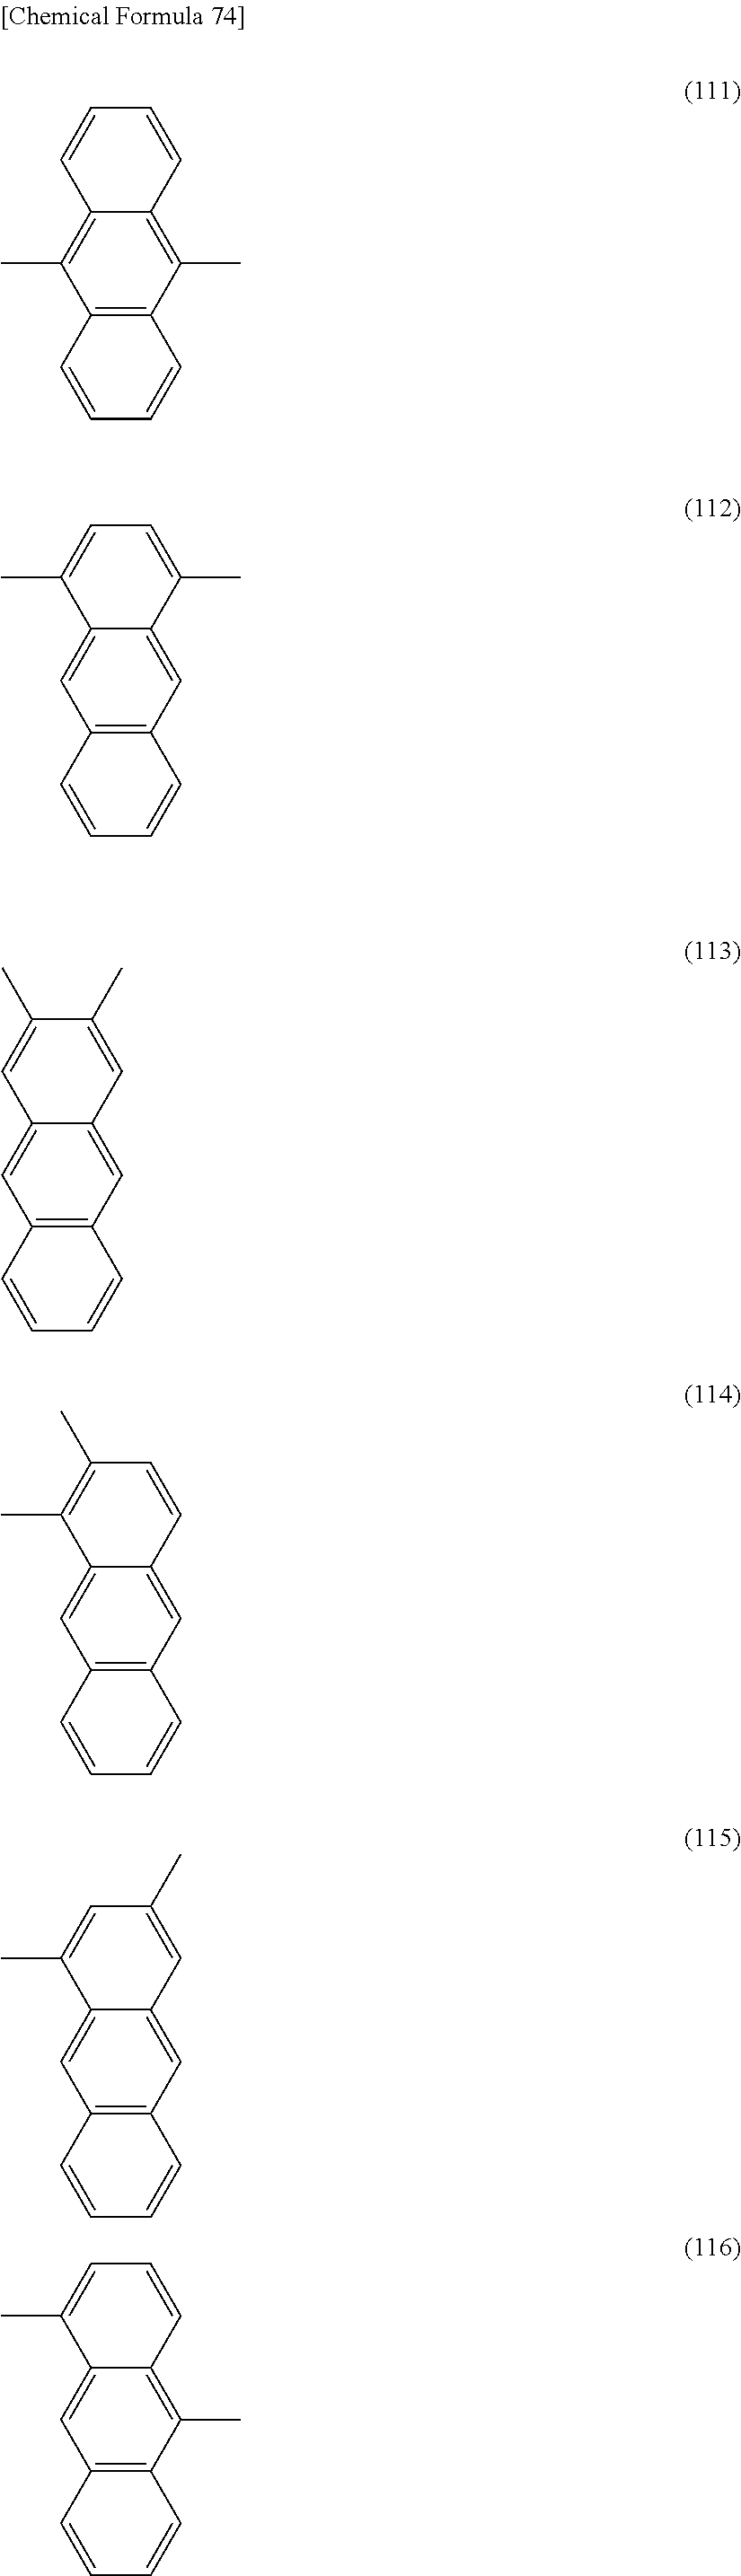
C12=C(C)C3=C(C(C)=C1C=CC=C2)C=CC=C3.C12=CC3=C(C=C1C(C)=CC=C2C)C=CC=C3.C12=CC3=C(C=C1C=C(C)C(C)=C2)C=CC=C3.C12=CC3=C(C=C1C=CC(C)=C2C)C=CC=C3.C12=CC3=C(C=C1C=C(C)C=C2C)C=CC=C3.C12=CC3=C(C(C)=C1C=CC=C2C)C=CC=C3
